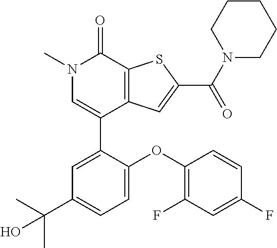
N1(C)C=C(C2=CC(C(C)(C)O)=CC=C2OC2=C(F)C=C(F)C=C2)C2=C(C1=O)SC(C(N1CCCCC1)=O)=C2
